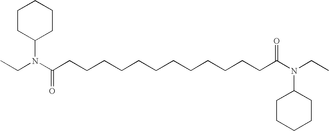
C(N(C(CCCCCCCCCCCCC(N(CC)C1CCCCC1)=O)=O)C1CCCCC1)C
